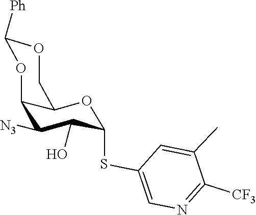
C1=C(C)C([CF3])=NC=C1SC1C(O)C([N3])C2C(O1)COC([Ph])O2
